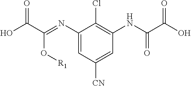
C1=C(N=C(C(O)=O)O[R1])C(Cl)=C(NC(C(O)=O)=O)C=C1[CN]
